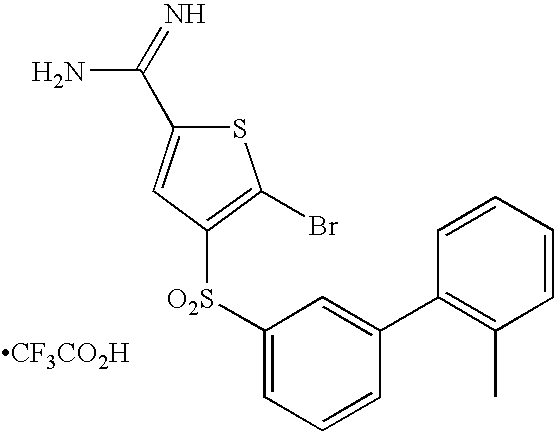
S1C(C(=N)N)=CC([O2S]C2=CC=CC(C3=C(C)C=CC=C3)=C2)=C1Br.[CF3CO2H]
